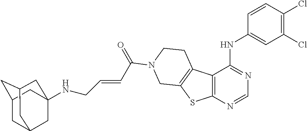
C12=C(N=CN=C1NC1=CC(Cl)=C(Cl)C=C1)SC1=C2CCN(C(=O)C=CCNC23CC4CC(CC(C2)C4)C3)C1
